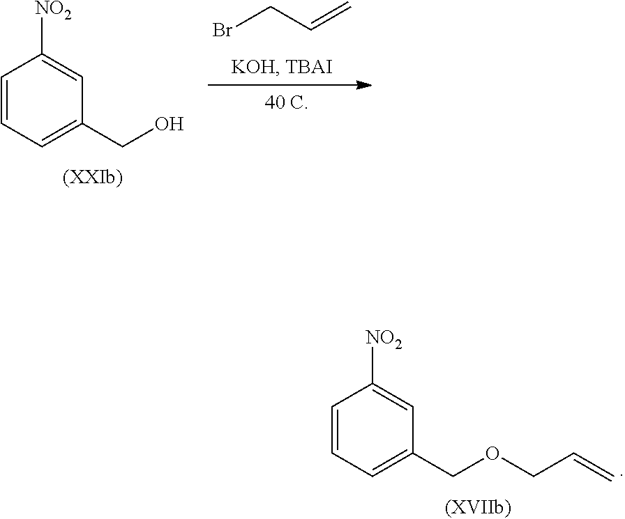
C1=CC=C(COCC=C)C=C1[NO2].C1=CC=C(CO)C=C1[NO2].BrCC=C
